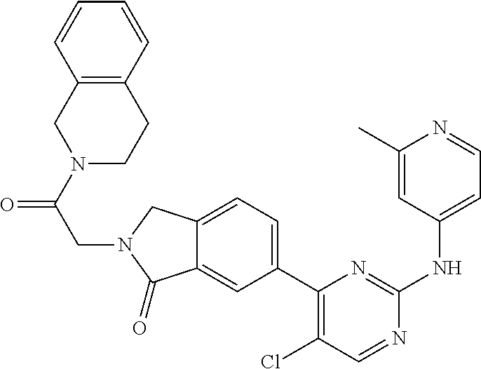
C1(C)=CC(NC2=NC(C3=CC=C4C(=C3)C(=O)N(CC(=O)N3CCC5=C(C3)C=CC=C5)C4)=C(Cl)C=N2)=CC=N1
